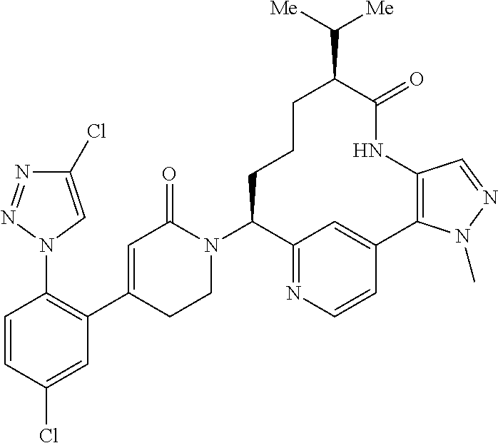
C1=CC(Cl)=CC(C2=CC(=O)N(C3C4=NC=CC(=C4)C4=C(NC(=O)C(C([Me])[Me])CCC3)C=NN4C)CC2)=C1N1C=C(Cl)N=N1
